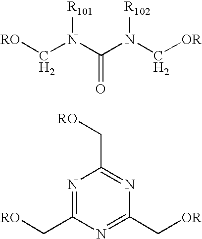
[RO]CN(C(N(C[OR])[R102])=O)[R101].N1=C(C[RO])N=C(C[OR])N=C1C[RO]
